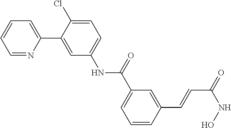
N(C1=CC=C(Cl)C(C2=CC=CC=N2)=C1)C(=O)C1=CC=CC(C=CC(=O)NO)=C1
